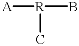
[A][R](B)C
